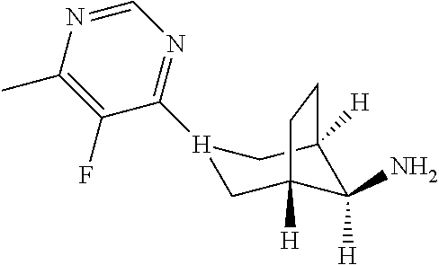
[H]1(C2=NC=NC(C)=C2F)CC2([H])C(N)([H])C([H])(C1)CC2
